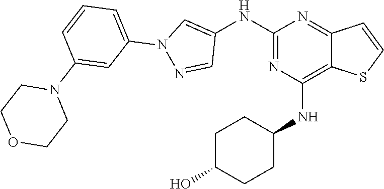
C1(NC2=CN(C3=CC=CC(N4CCOCC4)=C3)N=C2)=NC(NC2CCC(O)CC2)=C2C(=N1)C=CS2
